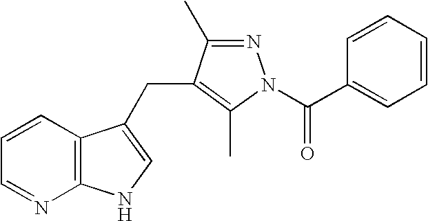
C1=CC2=C(N=C1)NC=C2CC1=C(C)N(C(C2=CC=CC=C2)=O)N=C1C
